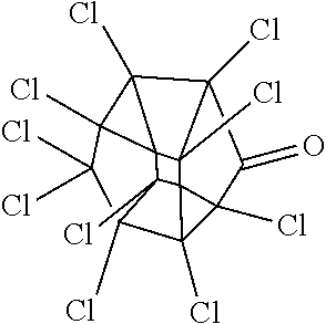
C12(Cl)C3(Cl)C4(Cl)C15C2(Cl)C(Cl)(Cl)C1(Cl)C2(Cl)C(Cl)(C42C51Cl)C3=O
